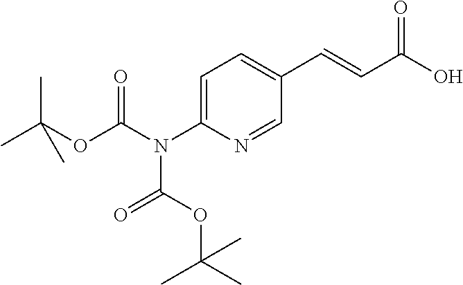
C1=C(N(C(OC(C)(C)C)=O)C(OC(C)(C)C)=O)N=CC(C=CC(O)=O)=C1
